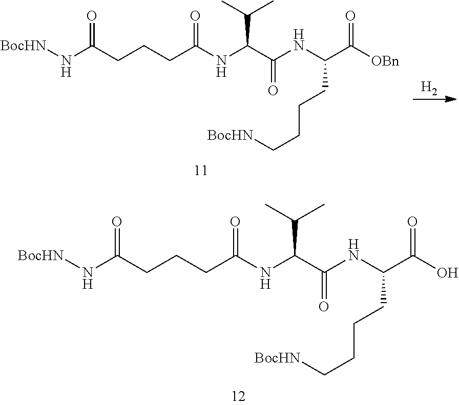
[BocHN]CCCCC(C(O)=O)NC(C(NC(CCCC(N[BocHN])=O)=O)C(C)C)=O.[H2].[BocHN]CCCCC(C([OBn])=O)NC(C(NC(CCCC(N[BocHN])=O)=O)C(C)C)=O
